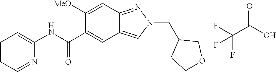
C12=NN(CC3CCOC3)C=C1C=C(C(=O)NC1=CC=CC=N1)C([MeO])=C2.C(C(F)(F)F)(O)=O
